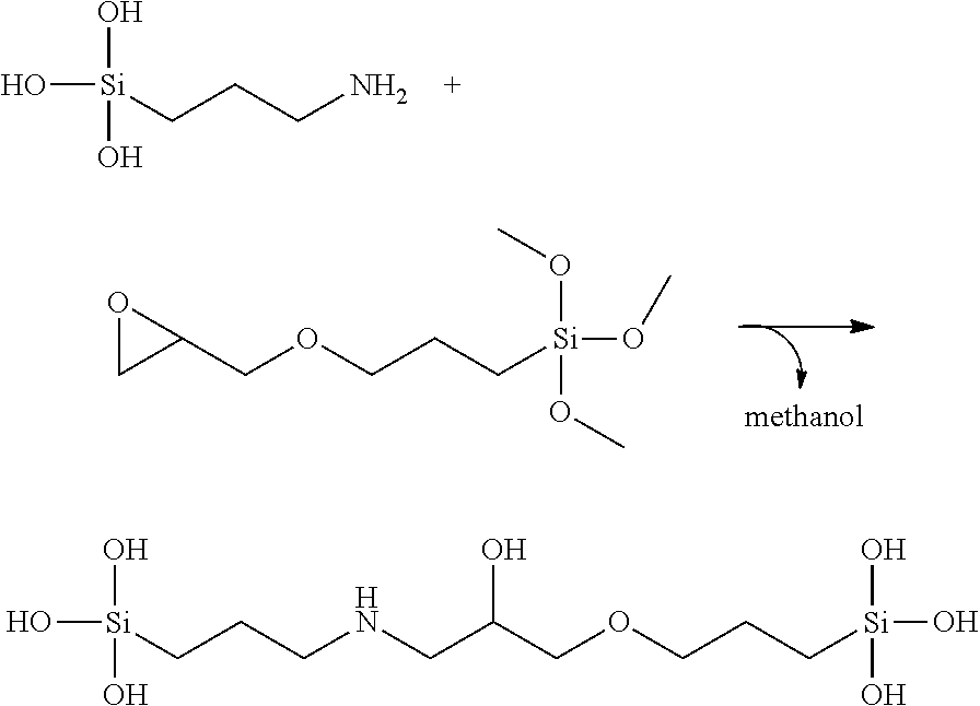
O[Si](O)(O)CCCNCC(COCCC[Si](O)(O)O)O.O[Si](O)(O)CCCN.O1CC1COCCC[Si](OC)(OC)OC
